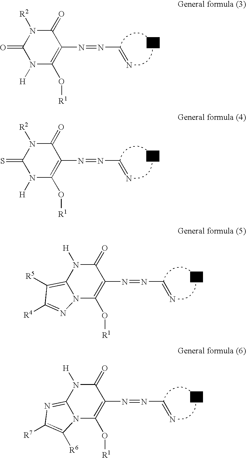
N1([H])C(O[R1])=C(N=NC=N)C(=O)N([R2])C1=O.N1([H])C(O[R1])=C(N=NC=N)C(=O)N([R2])C1=S.N12C(O[R1])=C(N=NC=N)C(=O)N([H])C1=C([R5])C([R4])=N2.N12C(O[R1])=C(N=NC=N)C(=O)N([H])C1=NC([R7])=C2[R6]
